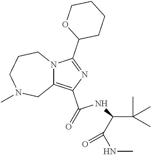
C1(C(=O)NC(C(C)(C)C)C(NC)=O)=C2N(C(C3CCCCO3)=N1)CCCN(C)C2
